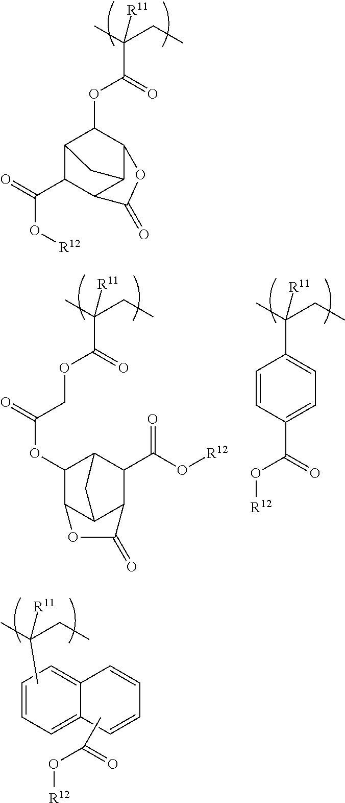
C(C(=O)OC1C2C(C(=O)O[R12])C3C(C1OC3=O)C2)(C)(CC)[R11].C(C(=O)OCC(=O)OC1C2C3C(C(C(O[R12])=O)C1C3)C(=O)O2)(C)(CC)[R11].C(C1=CC=C(C(O[R12])=O)C=C1)(C)(CC)[R11].C(C)(CC)([R11])C.C1=CC=C2C(=C1)C=CC=C2.CC(=O)O[R12]
